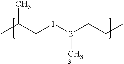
CC(C[1][2](CCC)[CH33])C
